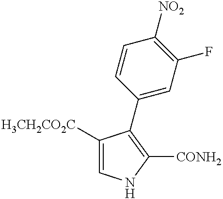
C1([H3CH2CO2C])=CNC([CONH2])=C1C1=CC(F)=C([NO2])C=C1
